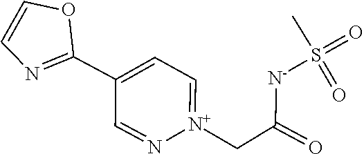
S(=O)(=O)(C)[N-]C(C[N+]1=CC=C(C2=NC=CO2)C=N1)=O
